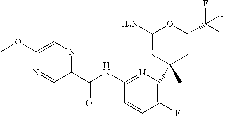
C1(C(NC2=NC(C3(C)CC(C(F)(F)F)OC(N)=N3)=C(F)C=C2)=O)=NC=C(OC)N=C1
